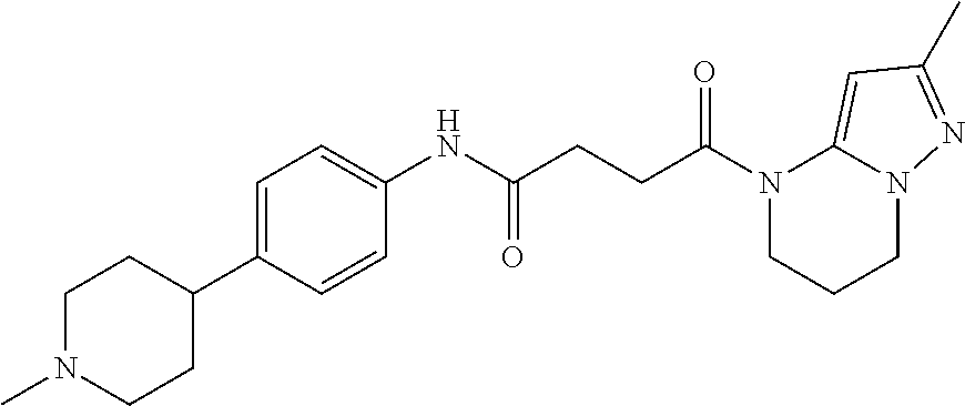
N1(C(=O)CCC(=O)NC2=CC=C(C3CCN(C)CC3)C=C2)CCCN2C1=CC(C)=N2
